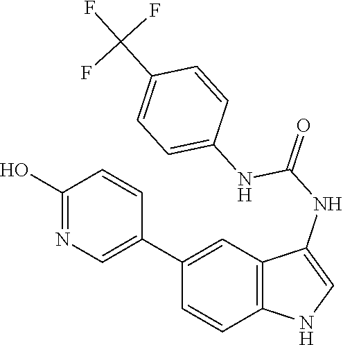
C12=C(C=C(C3=CN=C(O)C=C3)C=C1)C(NC(=O)NC1=CC=C(C(F)(F)F)C=C1)=CN2
